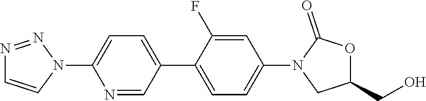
N1=NN(C2=CC=C(C3=CC=C(N4CC(CO)OC4=O)C=C3F)C=N2)C=C1
